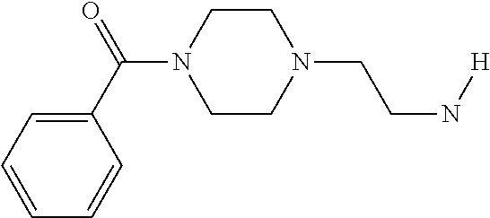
C1(C(=O)N2CCN(CCN[H])CC2)=CC=CC=C1
